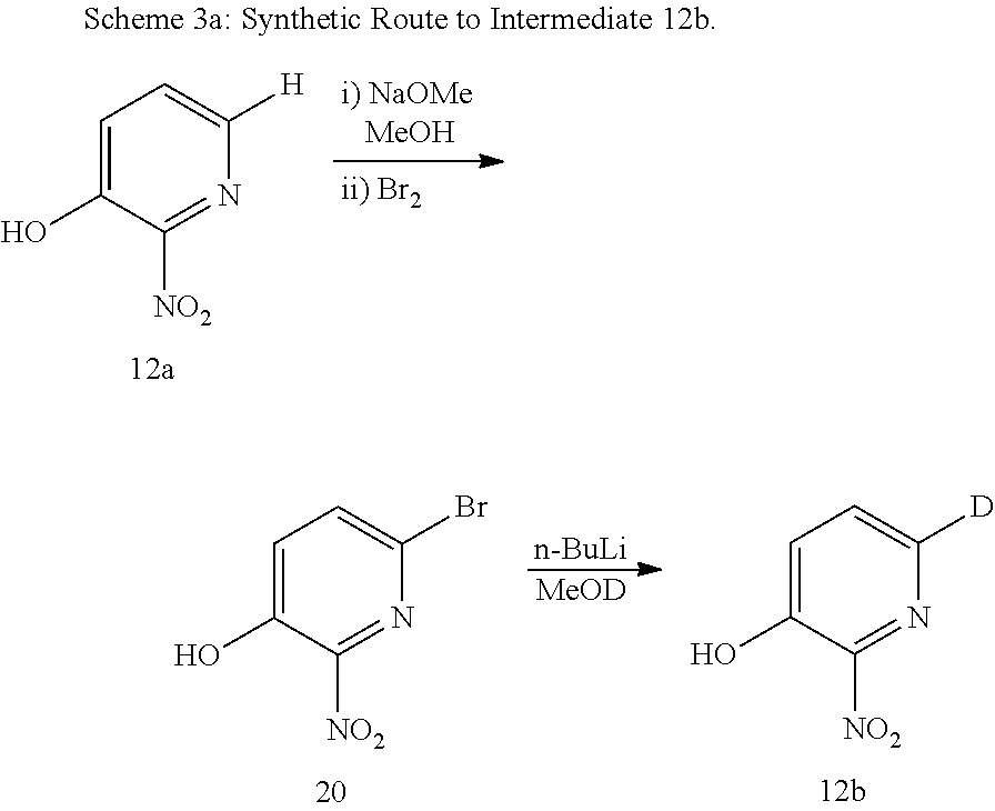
[n-BuLi].[MeOD].C1=C(O)C([NO2])=NC(Br)=C1.C1=C(O)C([NO2])=NC([D])=C1.C1=C(O)C([NO2])=NC([H])=C1
